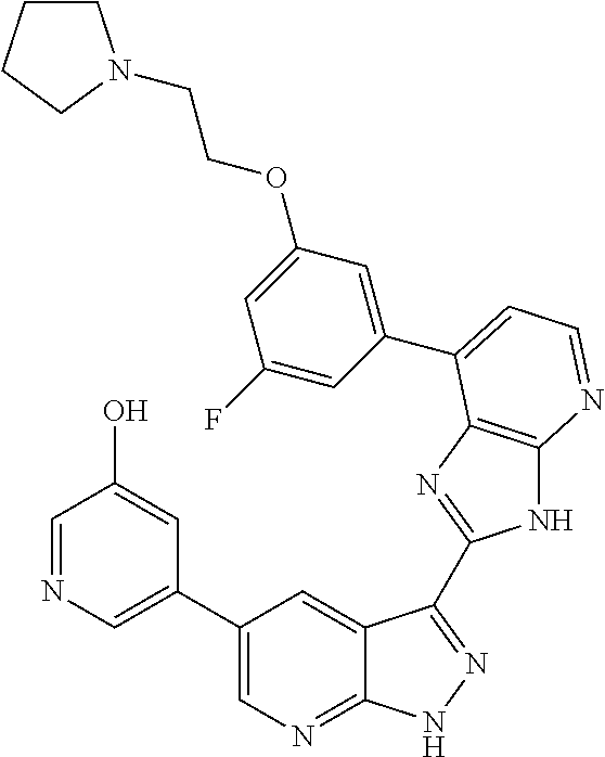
C1(C2=CN=CC(O)=C2)=CN=C2C(=C1)C(C1=NC3=C(N1)N=CC=C3C1=CC(OCCN3CCCC3)=CC(F)=C1)=NN2
